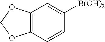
C12=C(C=CC([B(OH)2])=C1)OCO2
